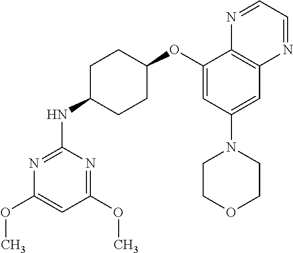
C1(OC2CCC(NC3=NC(OC)=CC(OC)=N3)CC2)=CC(N2CCOCC2)=CC2=C1N=CC=N2
